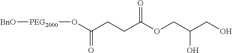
O(C(CCC(OCC(CO)O)=O)=O)[PEG2000][BnO]
